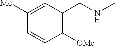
C1=C([Me])C=CC([OMe])=C1CNC
